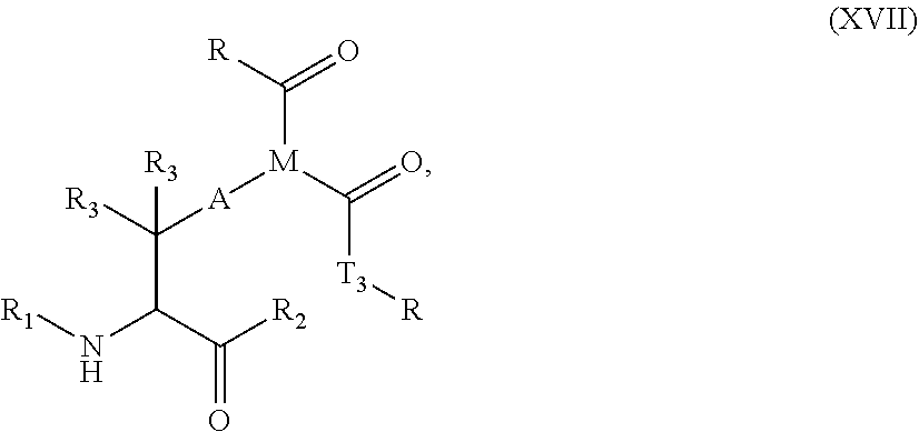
N(C(C([R2])=O)C([R3])([A][M](C(=O)[T3][R])C([R])=O)[R3])[R1]
